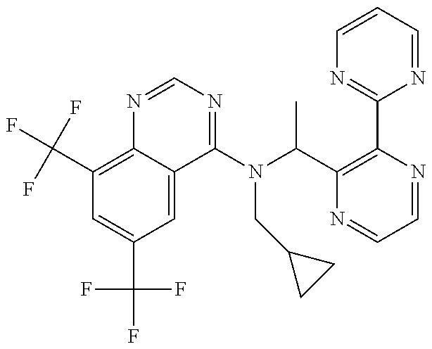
C1(C(F)(F)F)=C2C(=CC(C(F)(F)F)=C1)C(N(C(C1=C(C3=NC=CC=N3)N=CC=N1)C)CC1CC1)=NC=N2
